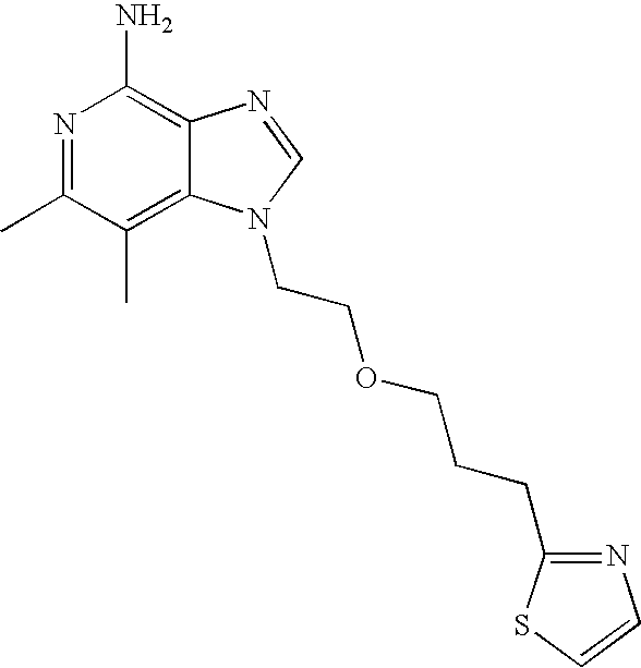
C12=C(C)C(C)=NC(N)=C1N=CN2CCOCCCC1=NC=CS1
